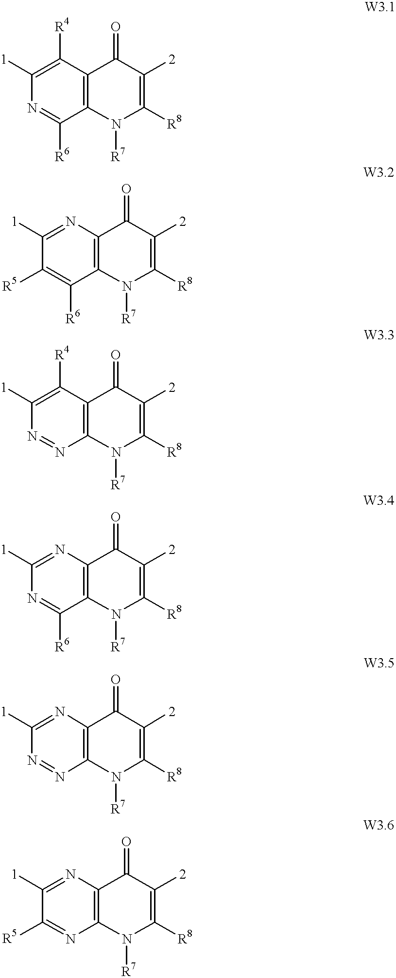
C1([1])=C([R4])C2=C(C([R6])=N1)N([R7])C([R8])=C([2])C2=O.C1([1])=NC2=C(C([R6])=C1[R5])N([R7])C([R8])=C([2])C2=O.C1([1])=C([R4])C2=C(N=N1)N([R7])C([R8])=C([2])C2=O.C1([1])=NC2=C(C([R6])=N1)N([R7])C([R8])=C([2])C2=O.C1([1])=NC2=C(N=N1)N([R7])C([R8])=C([2])C2=O.C1([1])=NC2=C(N=C1[R5])N([R7])C([R8])=C([2])C2=O
